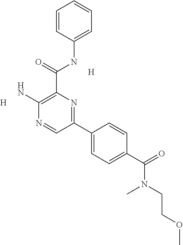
C1(C(NC2=CC=CC=C2)=O)=C(N)N=CC(C2=CC=C(C(=O)N(CCOC)C)C=C2)=N1.[H].[H]
